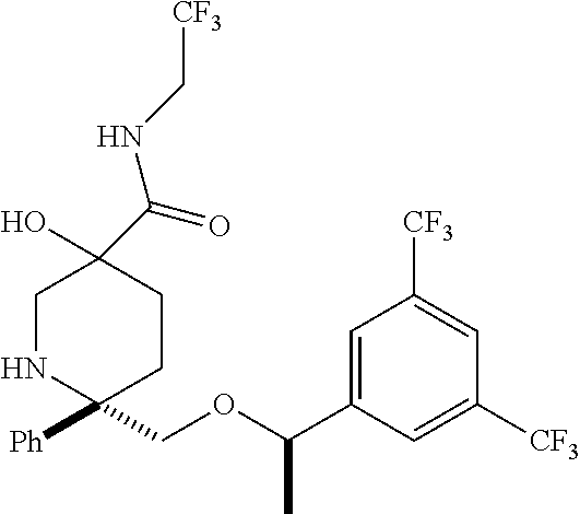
C1(COC(C2=CC([CF3])=CC([CF3])=C2)C)([Ph])CCC(O)(C(NC[CF3])=O)CN1
